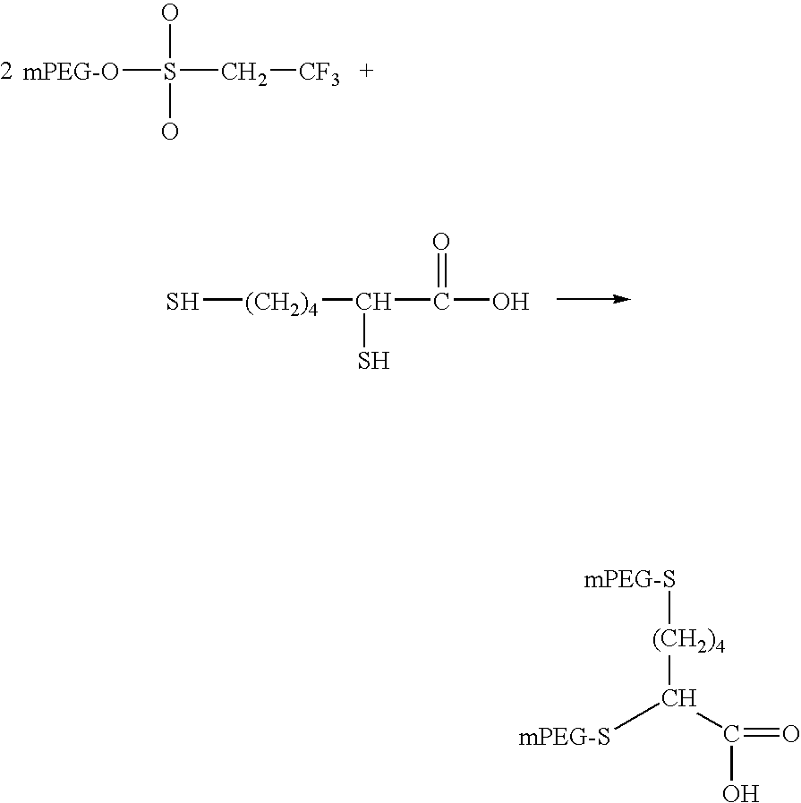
[mPEG-O]S(O)(O)C[CF3].[(CH2)4](S)C(C(O)=O)S.[(CH2)4](C([mPEG-S])C(=O)O)[mPEG-S]
